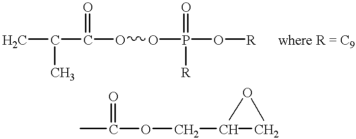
CC(C(OOP(O[R])(=O)[R])=O)C.CC(OCC1CO1)=O
